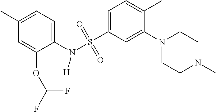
C1(N(S(C2=CC=C(C)C(N3CCN(C)CC3)=C2)(=O)=O)[H])=CC=C(C)C=C1OC(F)F
